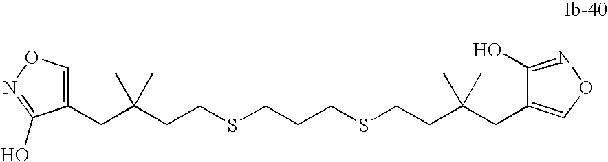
C1(O)=NOC=C1CC(CCSCCCSCCC(CC1=CON=C1O)(C)C)(C)C
